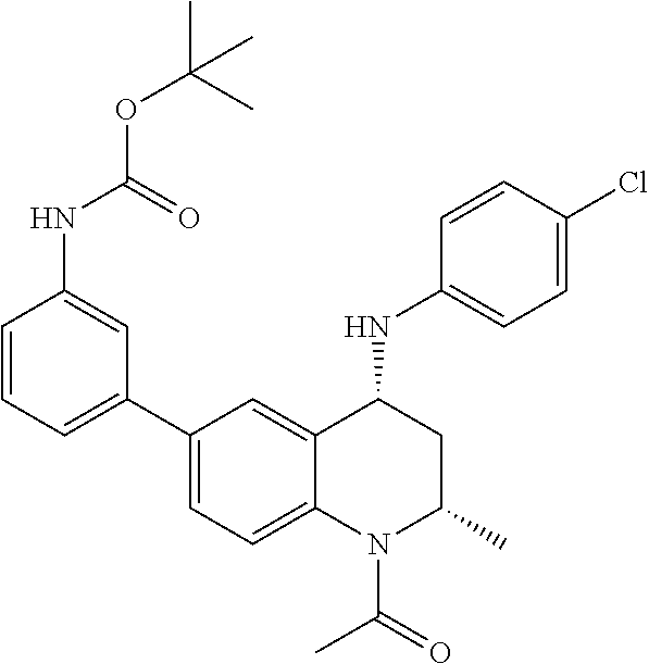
C1(NC2CC(C)N(C(C)=O)C3=CC=C(C4=CC=CC(NC(=O)OC(C)(C)C)=C4)C=C23)=CC=C(Cl)C=C1
